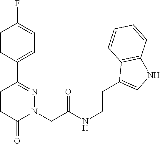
C1=CC(C2=NN(CC(NCCC3=CNC4=C3C=CC=C4)=O)C(=O)C=C2)=CC=C1F
